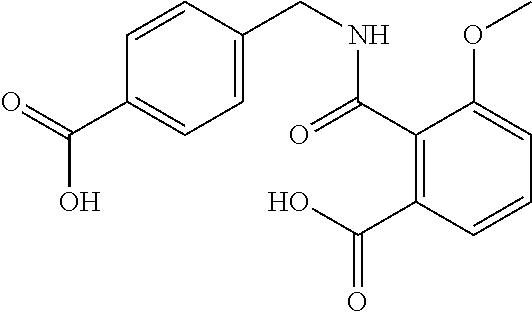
C1=C(OC)C(C(=O)NCC2=CC=C(C(O)=O)C=C2)=C(C(=O)O)C=C1
